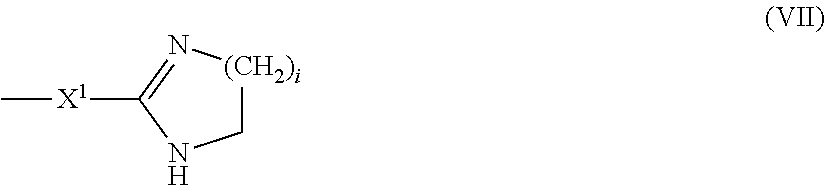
C1[(CH2)i]N=C([X1]C)N1
